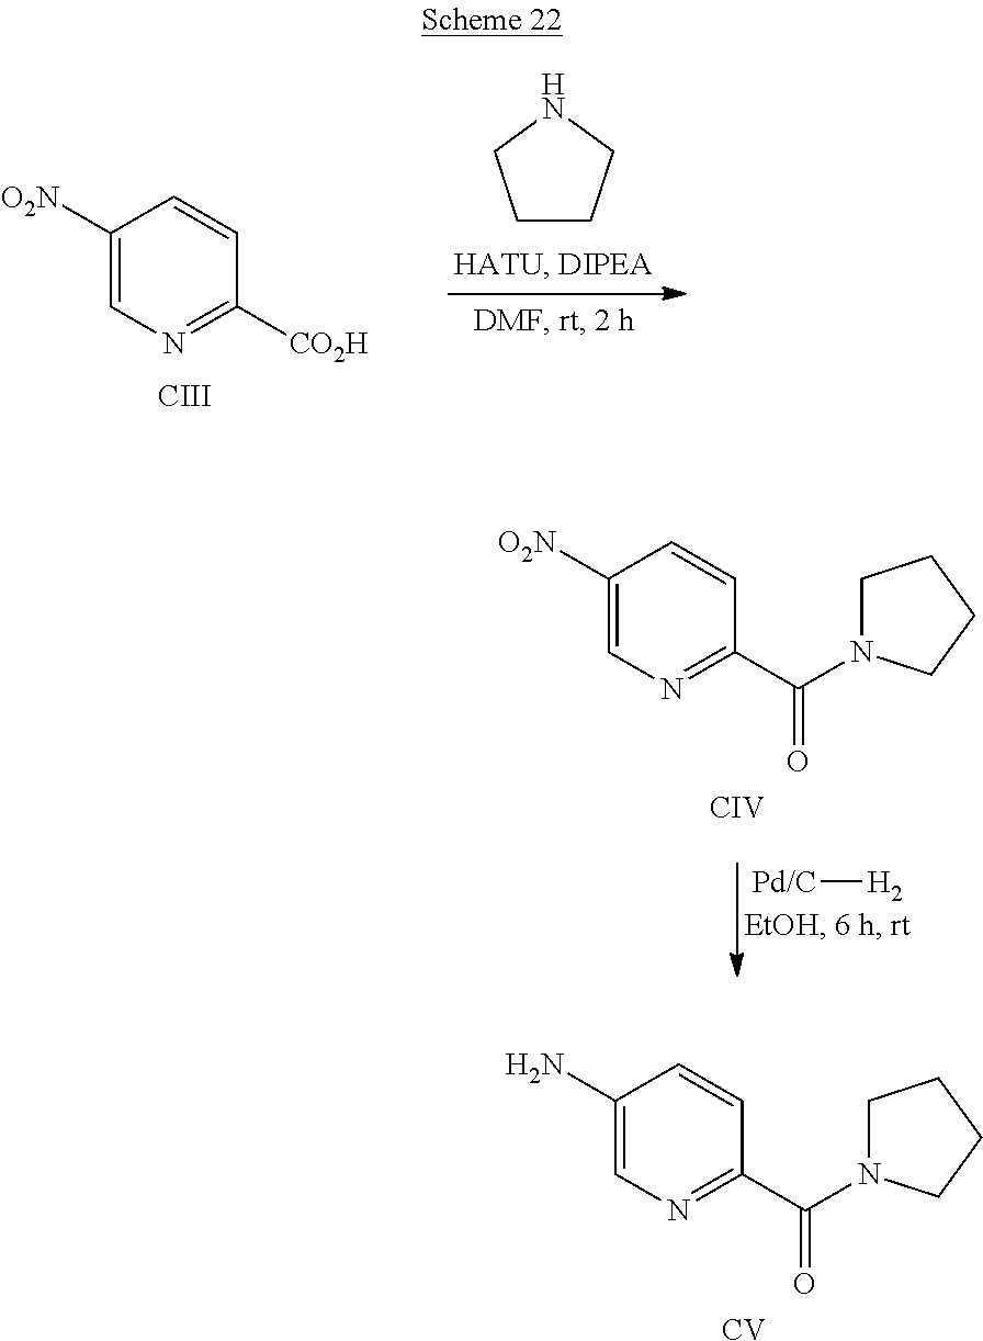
C1([O2N])=CN=C([CO2H])C=C1.[CIII].C1CCNC1.[Pd/C][H2].C1([O2N])=CN=C(C(=O)N2CCCC2)C=C1.[CIV].C1(N)=CN=C(C(=O)N2CCCC2)C=C1.[CV]
